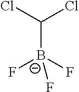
C([B-](F)(F)F)(Cl)Cl
